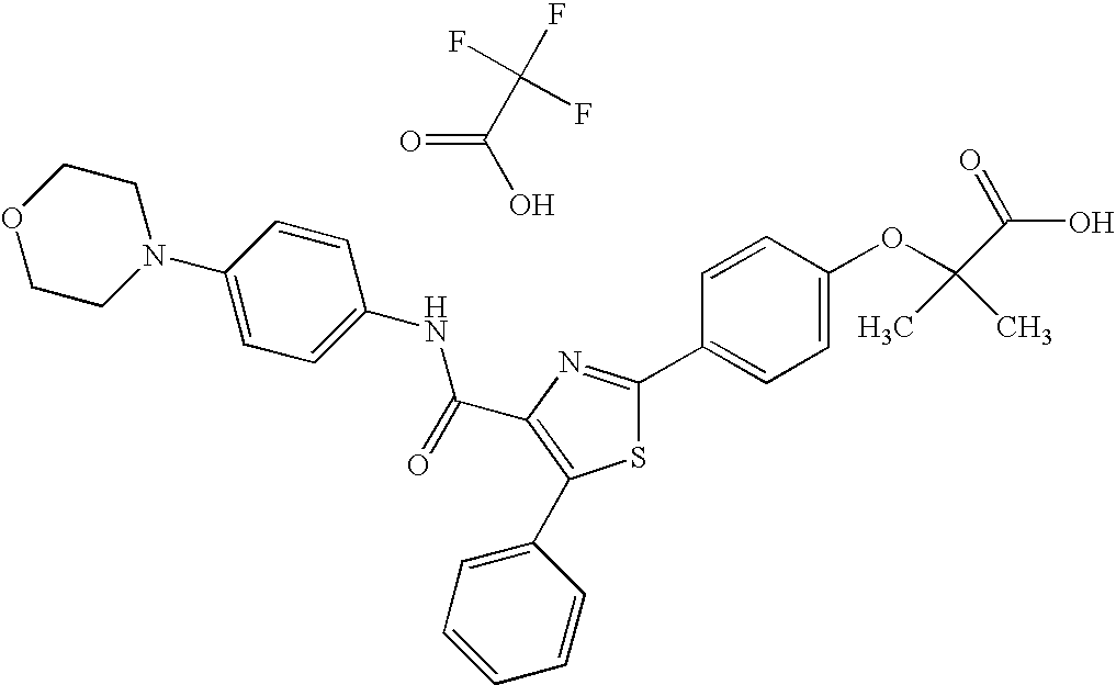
C(C1=C(C2=CC=CC=C2)SC(C2=CC=C(OC(C(O)=O)(C)C)C=C2)=N1)(=O)NC1=CC=C(N2CCOCC2)C=C1.O=C(C(F)(F)F)O
